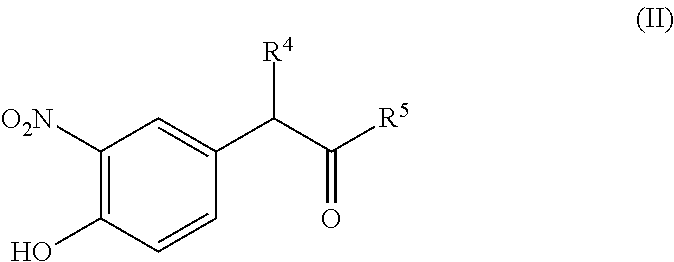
C1([O2N])=C(O)C=CC(C(C([R5])=O)[R4])=C1
